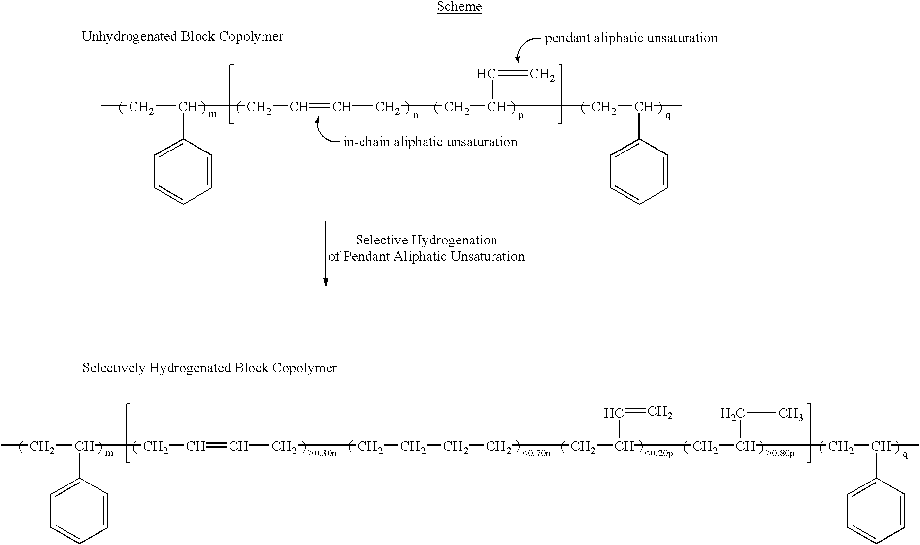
C1=CC(C(CC=CCCC(CC(C2=CC=CC=C2)C)C=C)CC)=CC=C1.C1=CC(C(CC=CCCCCCCC(CC(CC(C2=CC=CC=C2)C)CC)C=C)CC)=CC=C1
